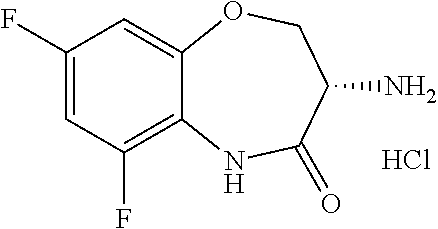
C1(F)=CC(F)=C2C(=C1)OCC(N)C(=O)N2.Cl
